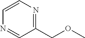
C1(COC)=NC=CN=C1
